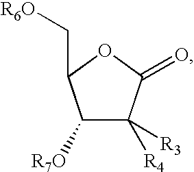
C1([R7O])C([R3])([R4])C(=O)OC1C[R6O]
